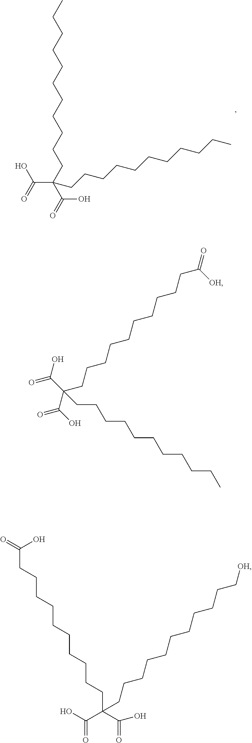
C(C(CCCCCCCCCCC)(C(=O)O)CCCCCCCCCCC)(=O)O.C(CCCCCCCCCCC(C(=O)O)(C(O)=O)CCCCCCCCCCC[OH])(=O)O.C(CCCCCCCCCCC(=O)[OH])(C(O)=O)(C(=O)O)CCCCCCCCCCC
